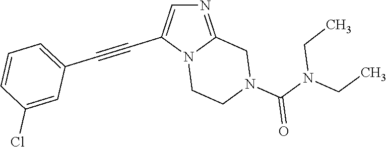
N12CCN(C(N(CC)CC)=O)CC1=NC=C2C#CC1=CC=CC(Cl)=C1
